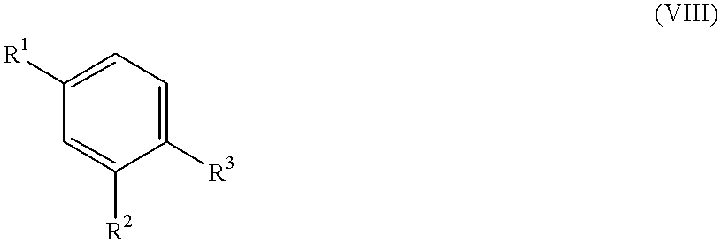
C1([R3])=CC=C([R1])C=C1[R2]
